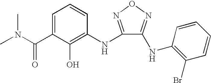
C1=C(C(N(C)C)=O)C(O)=C(NC2=NON=C2NC2=C(Br)C=CC=C2)C=C1
